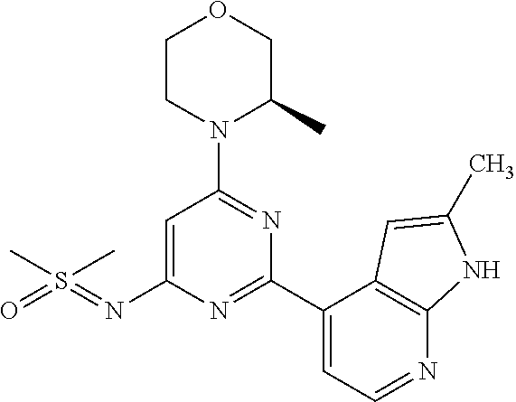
C1(N2C(C)COCC2)=NC(C2=CC=NC3=C2C=C(C)N3)=NC(N=S(C)(C)=O)=C1
